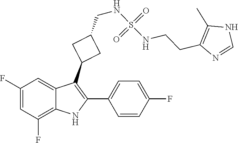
C1=NC(CCNS(NCC2CC(C3=C(C4=CC=C(F)C=C4)NC4=C(F)C=C(F)C=C34)C2)(=O)=O)=C(C)N1
